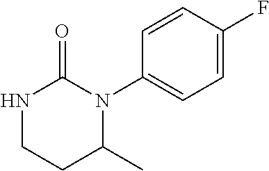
C1=C(F)C=CC(N2C(=O)NCCC2C)=C1
